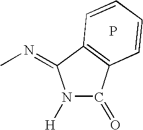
N1([H])C(=O)C2=C(C1=NC)C=CC=C2.P
